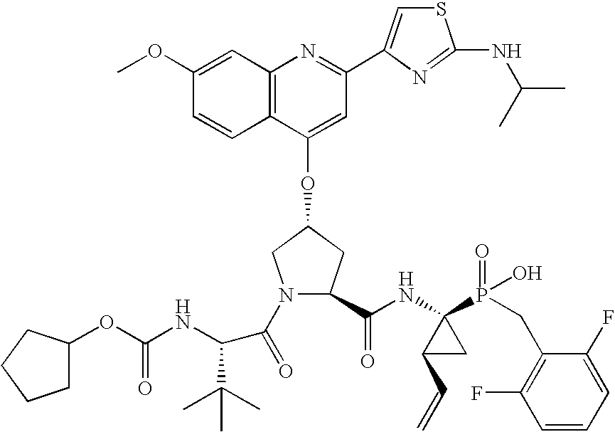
C12=C(C(OC3CN(C(=O)C(C(C)(C)C)NC(OC4CCCC4)=O)C(C(NC4(P(=O)(O)CC5=C(F)C=CC=C5F)C(C=C)C4)=O)C3)=CC(C3=CSC(NC(C)C)=N3)=N1)C=CC(OC)=C2
